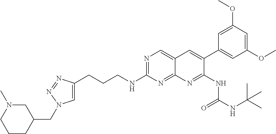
C(NC1=NC=C2C(=N1)N=C(NC(NC(C)(C)C)=O)C(C1=CC(OC)=CC(OC)=C1)=C2)CCC1=CN(CC2CN(C)CCC2)N=N1
